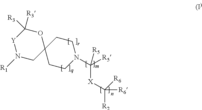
[Y]1N([R1])CC2(OC1([R3])[R3])CCN(C([R5])([X]C([R2])([R6])[R6])[R5])CC2
